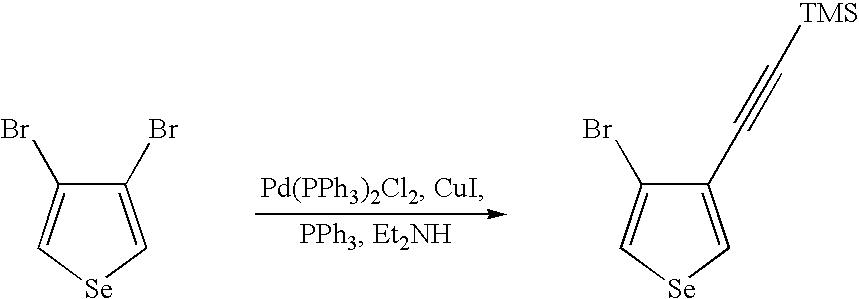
C1(Br)=C[Se]C=C1Br.C1(C#C[TMS])=C[Se]C=C1Br
